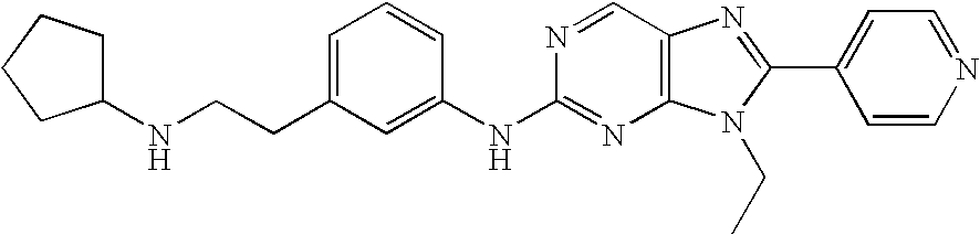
C1(NC2=NC3=C(C=N2)N=C(C2=CC=NC=C2)N3CC)=CC(CCNC2CCCC2)=CC=C1
